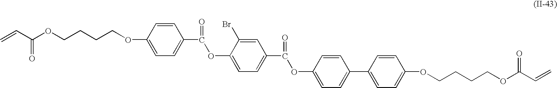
C=CC(OCCCCOC1=CC=C(C(=O)OC2=CC=C(C(=O)OC3=CC=C(C4=CC=C(OCCCCOC(C=C)=O)C=C4)C=C3)C=C2Br)C=C1)=O
